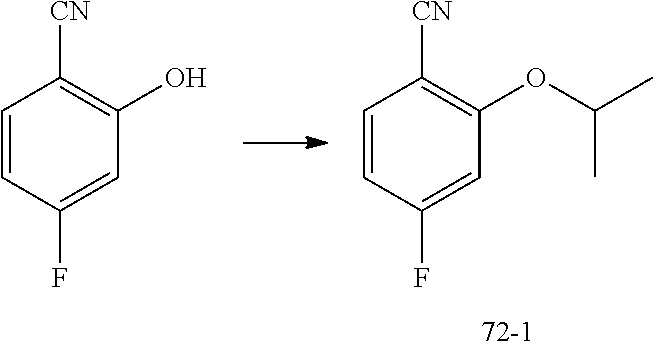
C1=CC(F)=CC(OC(C)C)=C1[CN].C1=CC(F)=CC(O)=C1[CN]
